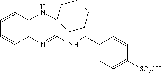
C1=CC2=C(C=C1)N=C(NCC1=CC=C([SO2CH3])C=C1)C1(N2)CCCCC1
